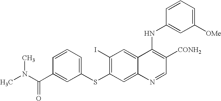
C1=CC=C(SC2=C(I)C=C3C(=C2)N=CC([CONH2])=C3NC2=CC([OMe])=CC=C2)C=C1C(N(C)C)=O
